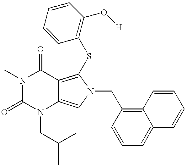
N1(C)C(=O)N(CC(C)C)C2=CN(CC3=C4C(=CC=C3)C=CC=C4)C(SC3=C(O[H])C=CC=C3)=C2C1=O
